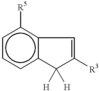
c1ccc2c(c1[R5])C=C([R3])C2([H])[H]
